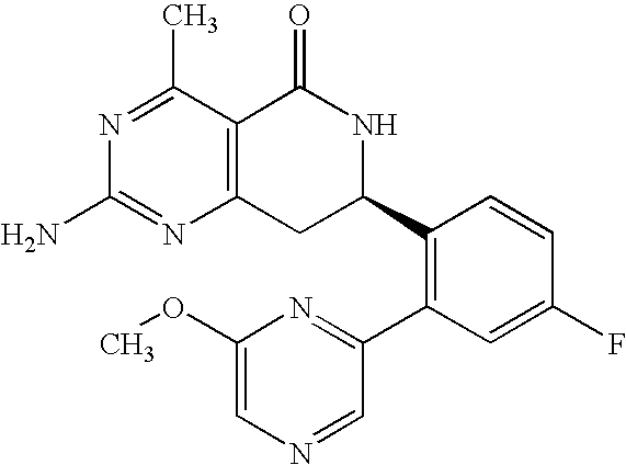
C12=C(C(C)=NC(N)=N1)C(=O)NC(C1=C(C3=NC(OC)=CN=C3)C=C(F)C=C1)C2
